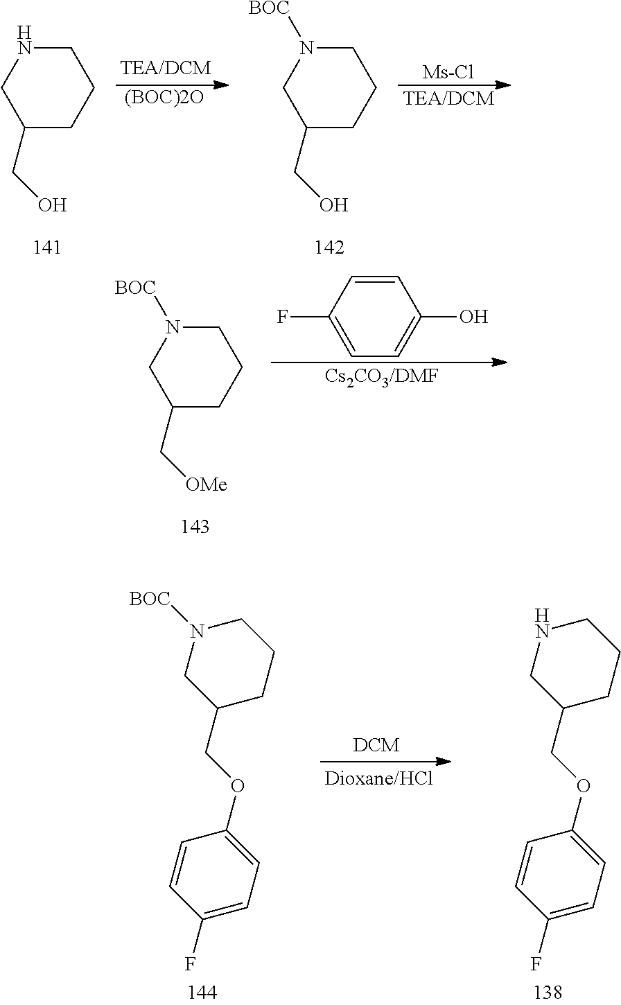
C1NCC(CO)CC1.[(BOC)2O].C1N([BOC])CC(CO)CC1.[TEA/DCM].[Ms-Cl].C1N([BOC])CC(C[OMe])CC1.[Cs2CO3/DMF].C1=CC(F)=CC=C1O.C1(COC2=CC=C(F)C=C2)CCCN([BOC])C1.C1(COC2=CC=C(F)C=C2)CCCNC1
